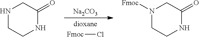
N1CCNC(=O)C1.[Na2CO3].[Fmoc]Cl.N1([Fmoc])CCNC(=O)C1
